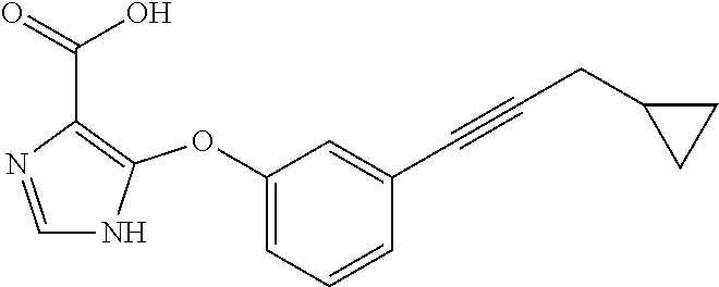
C1=NC(C(=O)O)=C(OC2=CC=CC(C#CCC3CC3)=C2)N1
